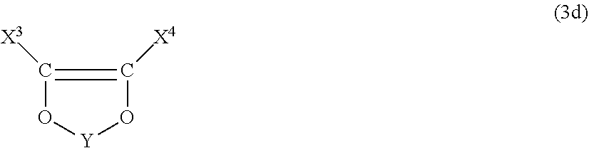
O1[Y]OC([X4])=C1[X3]
